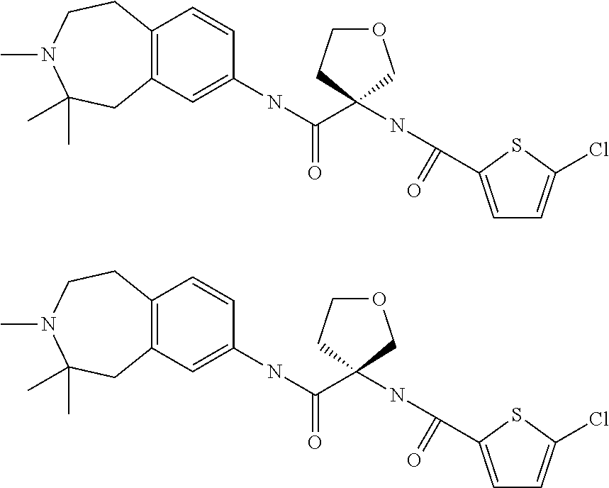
C12=C(CCN(C)C(C)(C)C1)C=CC(NC(=O)C1(NC(=O)C3=CC=C(Cl)S3)COCC1)=C2.C12=C(CCN(C)C(C)(C)C1)C=CC(NC(=O)C1(NC(=O)C3=CC=C(Cl)S3)COCC1)=C2
